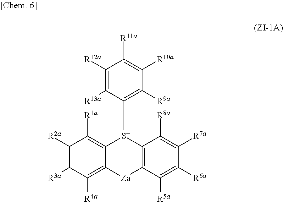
C1([R12a])=C([R13a])C([S+]2C3=C([Za]C4=C([R4a])C([R3a])=C([R2a])C([R1a])=C24)C([R5a])=C([R6a])C([R7a])=C3[R8a])=C([R9a])C([R10a])=C1[R11a]
